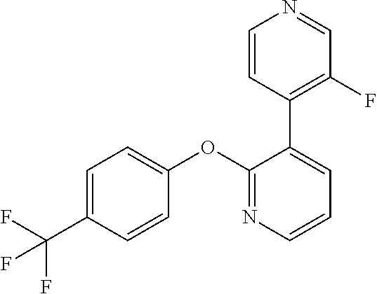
C1(OC2=CC=C(C(F)(F)F)C=C2)=NC=CC=C1C1=C(F)C=NC=C1
